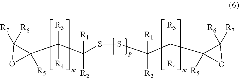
C1([R7])([R6])C(C(C(SSC(C([R3])([R4])C2([R5])C([R7])([R6])O2)([R2])[R1])([R2])[R1])([R3])[R4])([R5])O1
